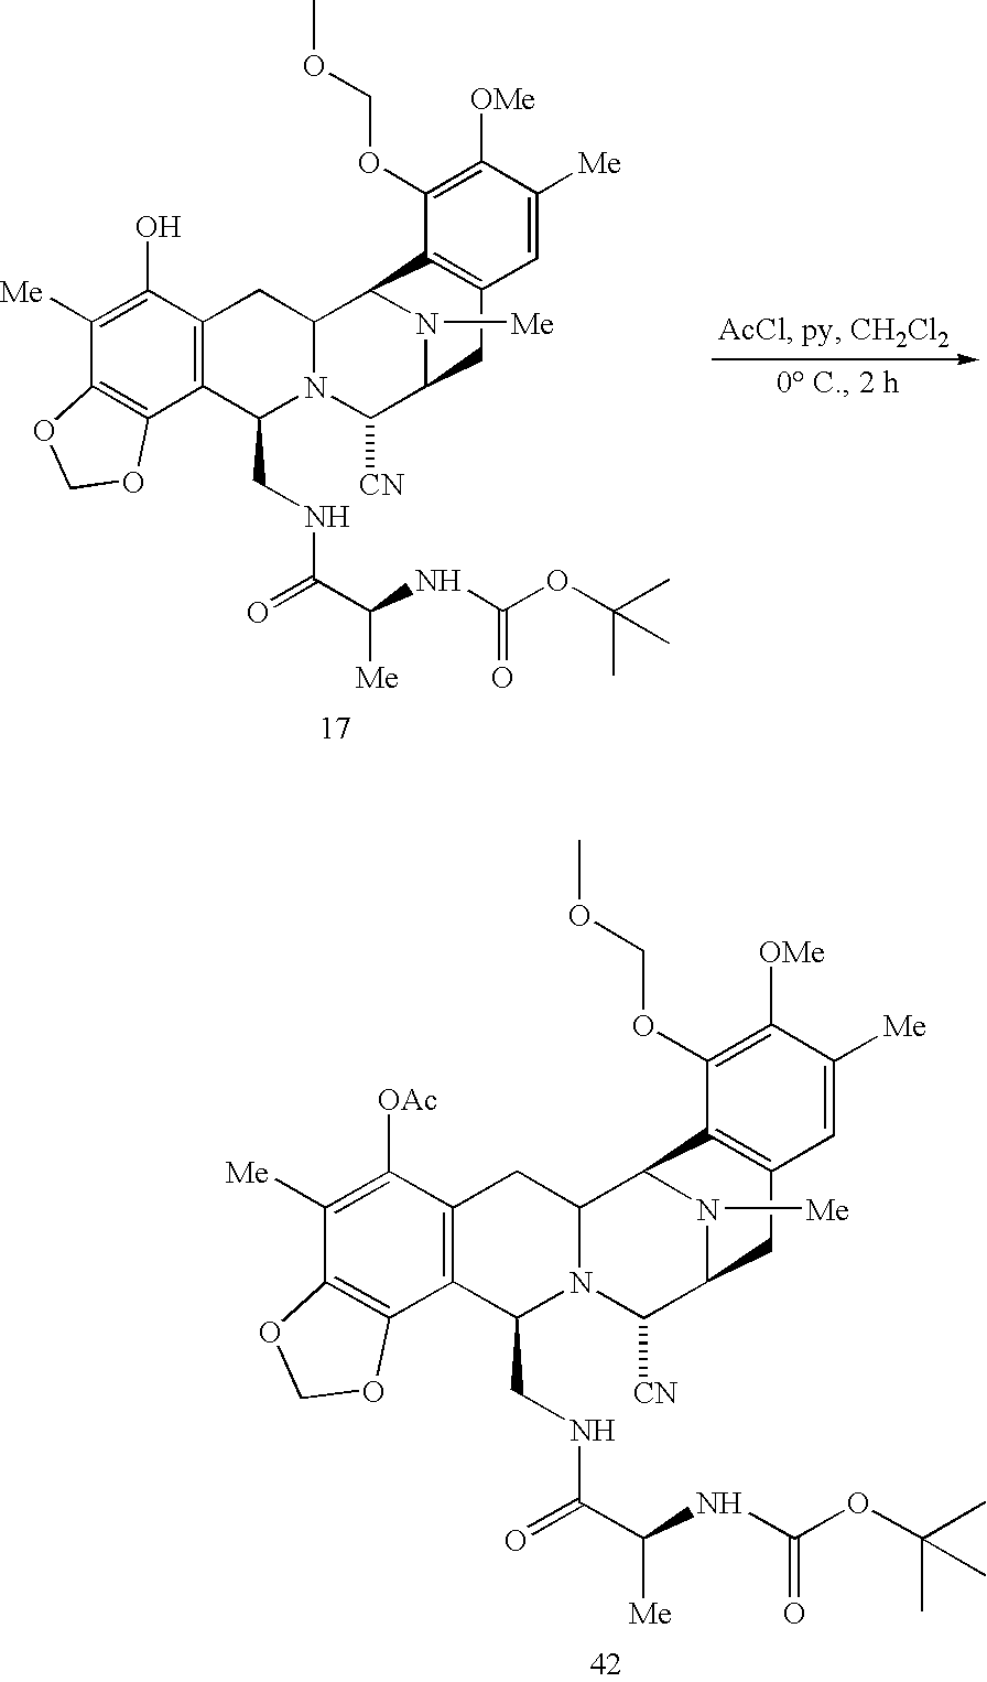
C1([Me])=C(O)C2=C(C3=C1OCO3)C(CNC(C(NC(OC(C)(C)C)=O)[Me])=O)N1C(C2)C2N([Me])C(C1[CN])CC1=C2C(OCOC)=C([OMe])C([Me])=C1.C1([Me])=C([OAc])C2=C(C3=C1OCO3)C(CNC(C(NC(OC(C)(C)C)=O)[Me])=O)N1C(C2)C2N([Me])C(C1[CN])CC1=C2C(OCOC)=C([OMe])C([Me])=C1
